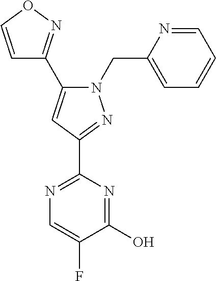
C1=CON=C1C1=CC(C2=NC=C(F)C(O)=N2)=NN1CC1=CC=CC=N1
